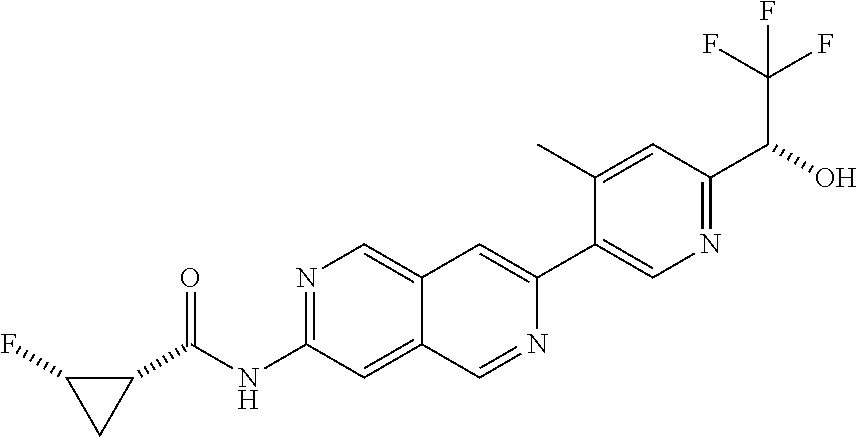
N1=C(NC(C2C(F)C2)=O)C=C2C(=C1)C=C(C1=CN=C(C(C(F)(F)F)O)C=C1C)N=C2
